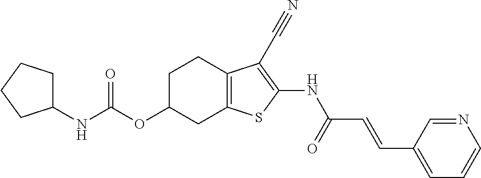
C(OC1CC2=C(CC1)C(C#N)=C(NC(C=CC1=CC=CN=C1)=O)S2)(=O)NC1CCCC1
